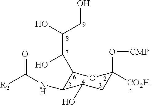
C1(C(C(O)CO)O)C(NC(=O)[R2])C(O)CC(O[CMP])([CO2H])O1
